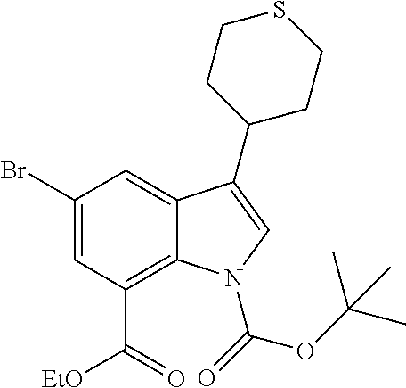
C1(Br)=CC(C(=O)[EtO])=C2C(=C1)C(C1CCSCC1)=CN2C(OC(C)(C)C)=O
